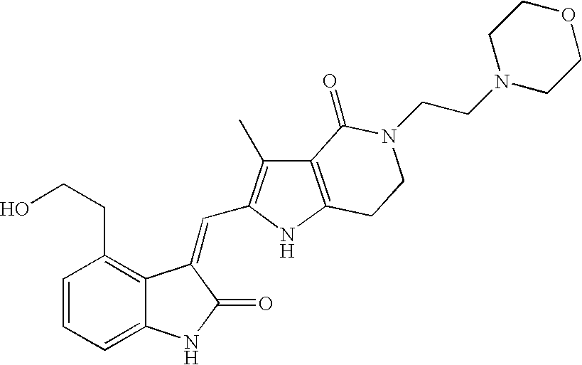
C1=CC(CCO)=C2C(=C1)NC(=O)C2=CC1=C(C)C2=C(N1)CCN(CCN1CCOCC1)C2=O
